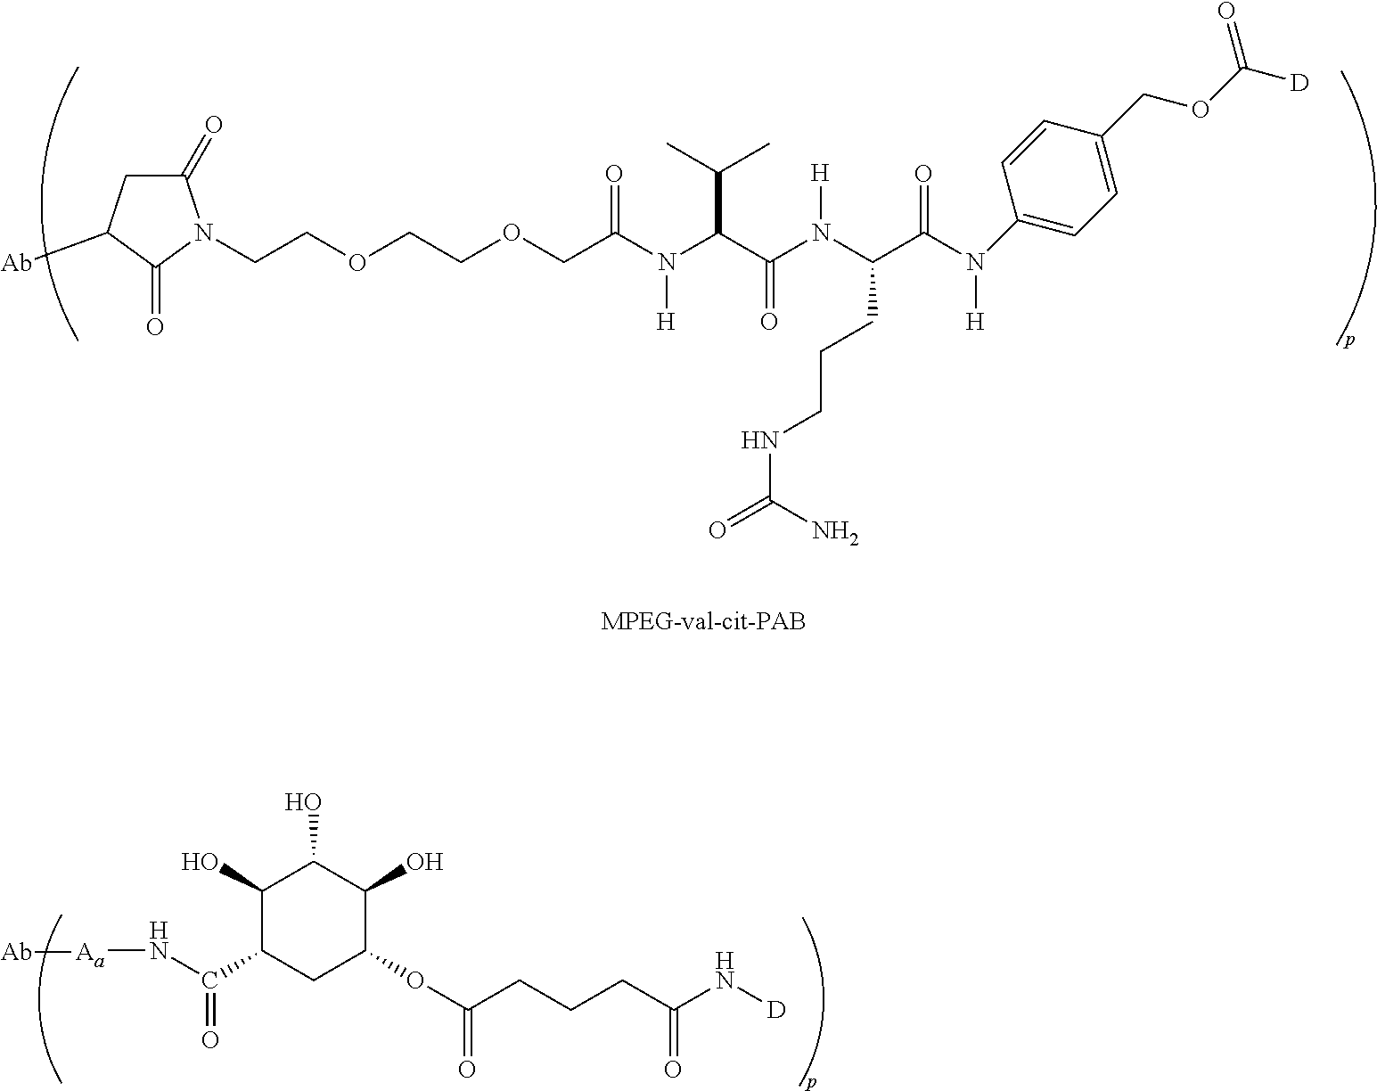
N(C(C(N(C(C(N(C1=CC=C(COC([D])=O)C=C1)[H])=O)CCCNC(N)=O)[H])=O)C(C)C)(C(=O)COCCOCCN1C(=O)CC([Ab])C1=O)[H].C1(O)C(C(=O)N[Aa][Ab])CC(OC(CCCC(N[D])=O)=O)C(O)C1O
